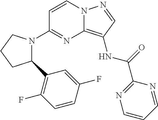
C1=CN2C(=C(NC(=O)C3=NC=CC=N3)C=N2)N=C1N1C(C2=C(F)C=CC(F)=C2)CCC1
